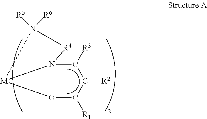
[M]12OC([R1])C([R2])C([R3])N1[R4]N2([R6])[R5]
